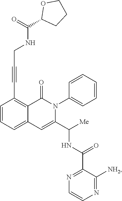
C1=CC=C2C(=C1C#CCNC(=O)C1OCCC1)C(=O)N(C1=CC=CC=C1)C(C([Me])NC(=O)C1=NC=CN=C1[NH2])=C2
